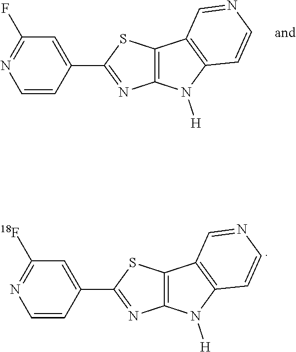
C12=C(C3=C(N1[H])C=CN=C3)SC(C1=CC(F)=NC=C1)=N2.C12=C(C3=C(N1[H])C=CN=C3)SC(C1=CC([18F])=NC=C1)=N2
